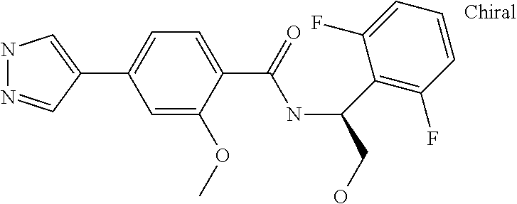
C1(C2=CNN=C2)=CC=C(C(=O)NC(CO)C2=C(F)C=CC=C2F)C(OC)=C1
